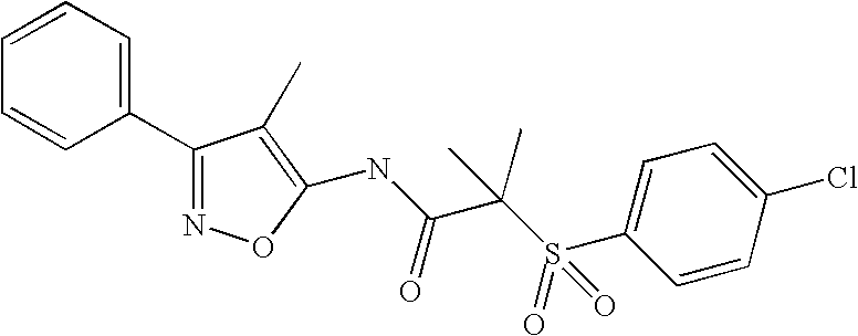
C1(C2=CC=CC=C2)=NOC(NC(=O)C(C)(S(=O)(C2=CC=C(Cl)C=C2)=O)C)=C1C
